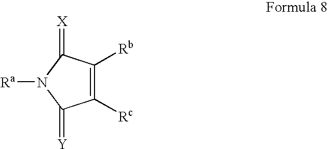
C1([Rc])=C([Rb])C(=[X])N([Ra])C1=[Y]
